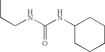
N(C(NC1CCCCC1)=O)CCC
